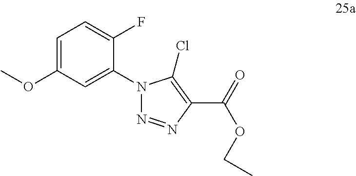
C1=C(OC)C=C(N2N=NC(C(=O)OCC)=C2Cl)C(F)=C1
